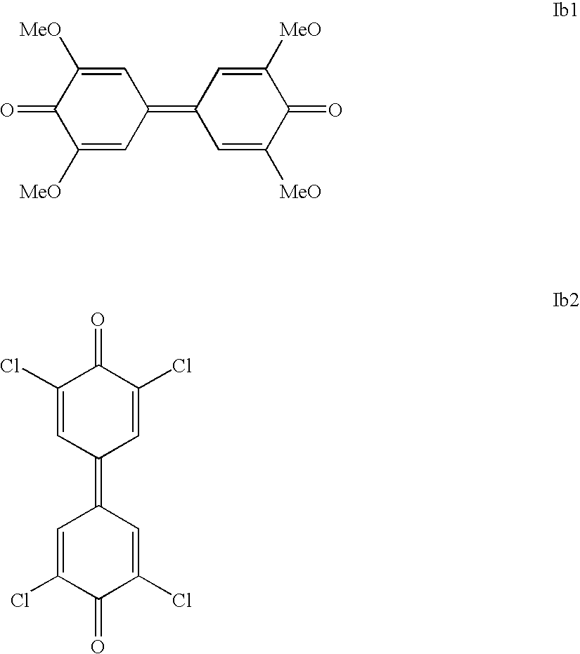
C1=C([MeO])C(=O)C([MeO])=CC1=C1C=C([MeO])C(=O)C([MeO])=C1.C1(Cl)=CC(=C2C=C(Cl)C(=O)C(Cl)=C2)C=C(Cl)C1=O
